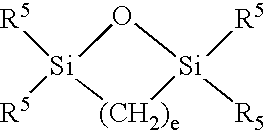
O1[Si]([R5])([R5])[(CH2)e][Si]1([R5])[R5]
